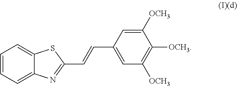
C1=CC=C2C(=C1)SC(C=CC1=CC([OCH3])=C([OCH3])C([OCH3])=C1)=N2
